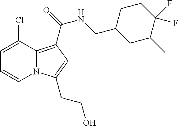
C1=C(Cl)C2=C(C(=O)NCC3CC(C)C(F)(F)CC3)C=C(CCO)N2C=C1
